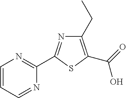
C1(CC)=C(C(=O)O)SC(C2=NC=CC=N2)=N1
